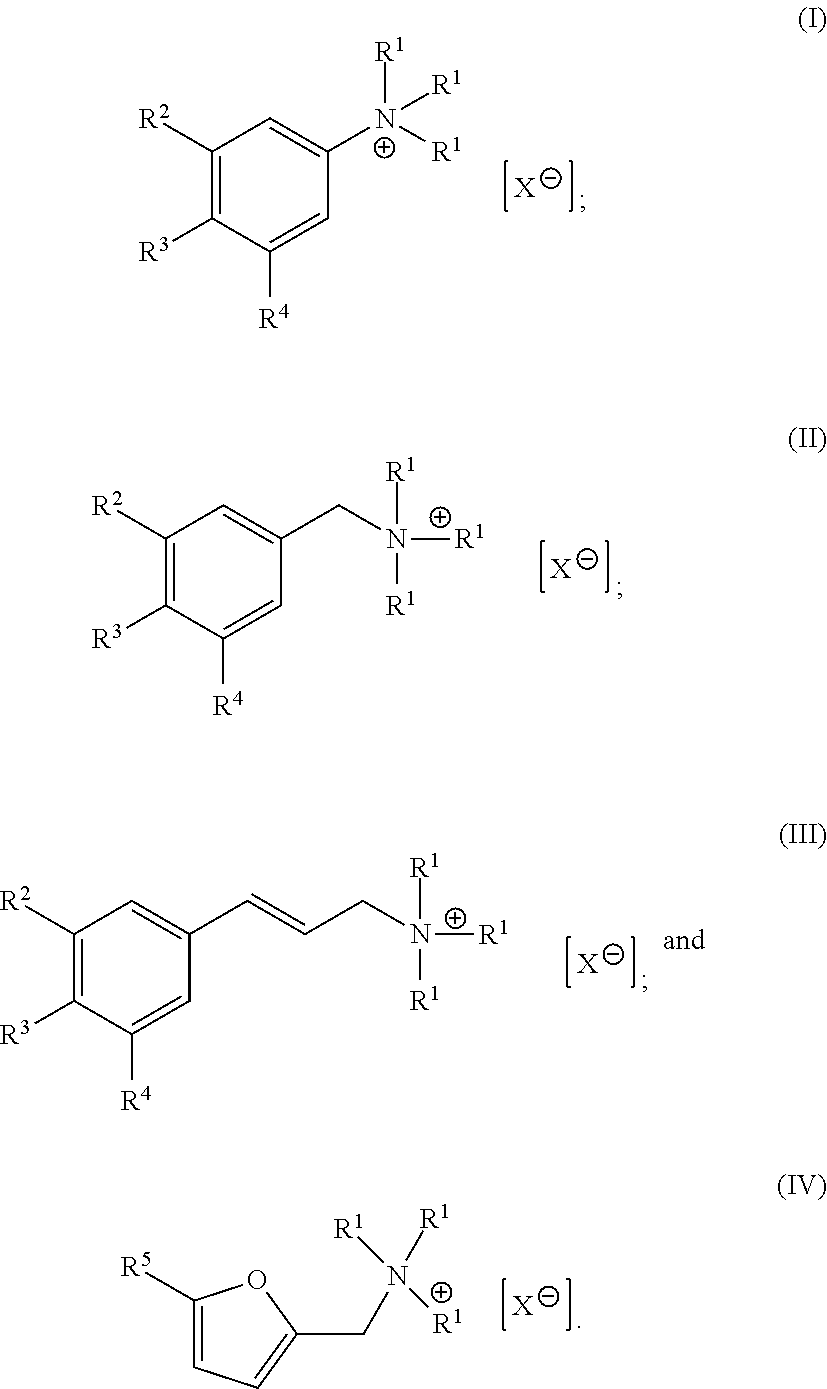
C1([R2])=C([R3])C([R4])=CC([N+]([R1])([R1])[R1])=C1.[X].C1([R2])=C([R3])C([R4])=CC(CN([R1])([R1])[R1])=C1.[X].C1([R2])=C([R3])C([R4])=CC(C=CCN([R1])([R1])[R1])=C1.[X].C1([R5])=CC=C(CN([R1])([R1])[R1])O1.[X]
